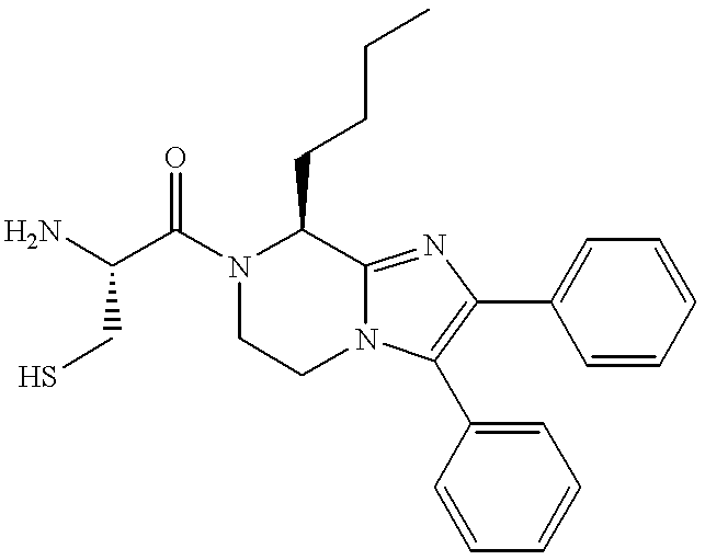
NC(C(N1C(CCCC)C2=NC(C3=CC=CC=C3)=C(C3=CC=CC=C3)N2CC1)=O)CS
